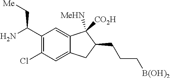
C1(C(N)C[Me])=C(Cl)C=C2C(=C1)C([MeHN])([CO2H])C(CCC[B(OH)2])C2
